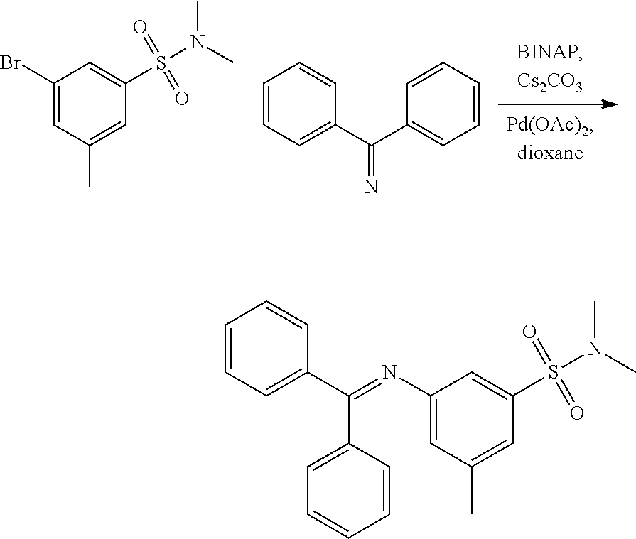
C1(Br)=CC(C)=CC(S(=O)(=O)N(C)C)=C1.C1=CC=C(C(C2=CC=CC=C2)=N)C=C1.C1=CC=C(C(=NC2=CC(C)=CC(S(=O)(=O)N(C)C)=C2)C2=CC=CC=C2)C=C1
